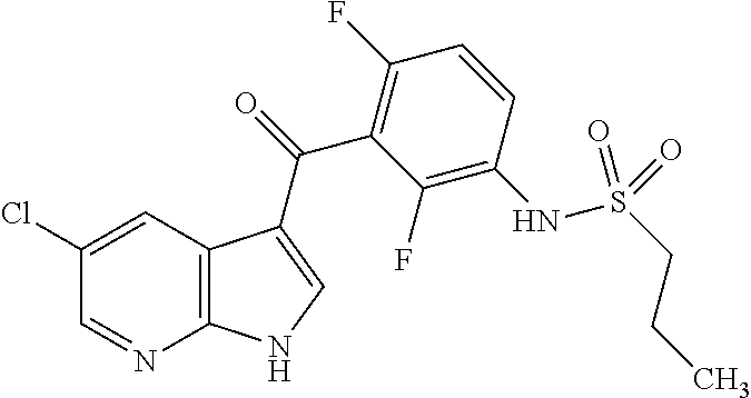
C12=C(C=C(Cl)C=N1)C(C(=O)C1=C(F)C=CC(NS(CCC)(=O)=O)=C1F)=CN2
